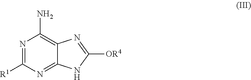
N1=C([R1])N=C2C(=C1N)N=C([OR4])N2
